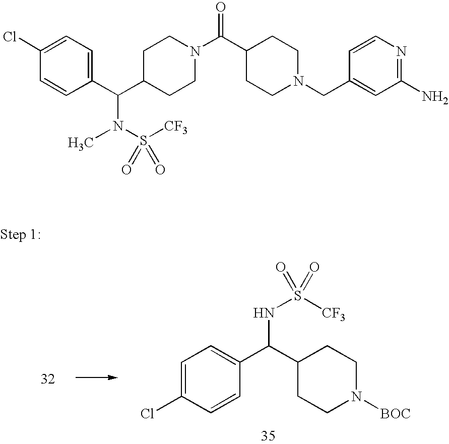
C1(C(C2=CC=C(Cl)C=C2)NS([CF3])(=O)=O)CCN([BOC])CC1.C1C(C(C2=CC=C(Cl)C=C2)N(S([CF3])(=O)=O)C)CCN(C(C2CCN(CC3=CC(N)=NC=C3)CC2)=O)C1
